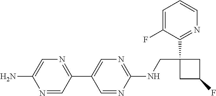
C1(C2=CN=C(NCC3(C4=NC=CC=C4F)CC(F)C3)N=C2)=NC=C(N)N=C1
